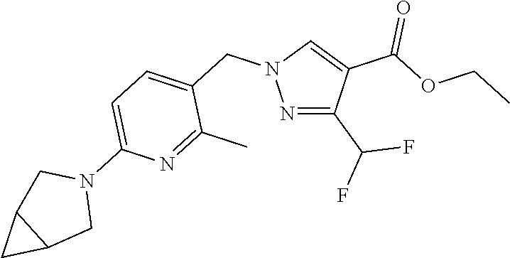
N1=C(C(F)F)C(C(=O)OCC)=CN1CC1=CC=C(N2CC3C(C2)C3)N=C1C
